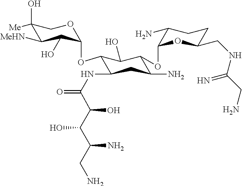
C1(O)([Me])C([MeHN])C(O)C(OC2C(NC(=O)C(C(C(CN)N)O)O)CC(N)C(OC3OC(CNC(CN)=N)CCC3N)C2O)OC1
